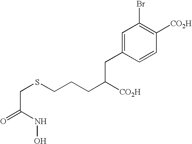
C(SCCCC([CO2H])CC1=CC(Br)=C([CO2H])C=C1)C(=O)NO
